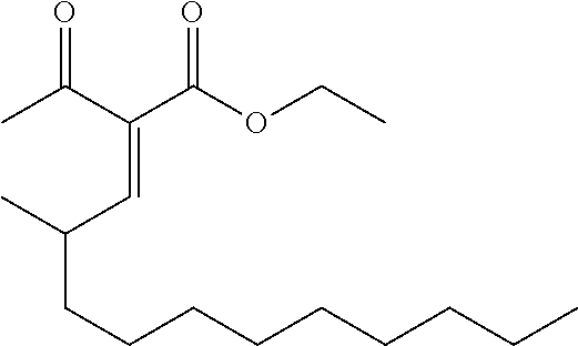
C(=CC(C)CCCCCCCCC)(C(C)=O)C(OCC)=O
